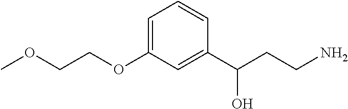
C1=C(OCCOC)C=C(C(CCN)O)C=C1
